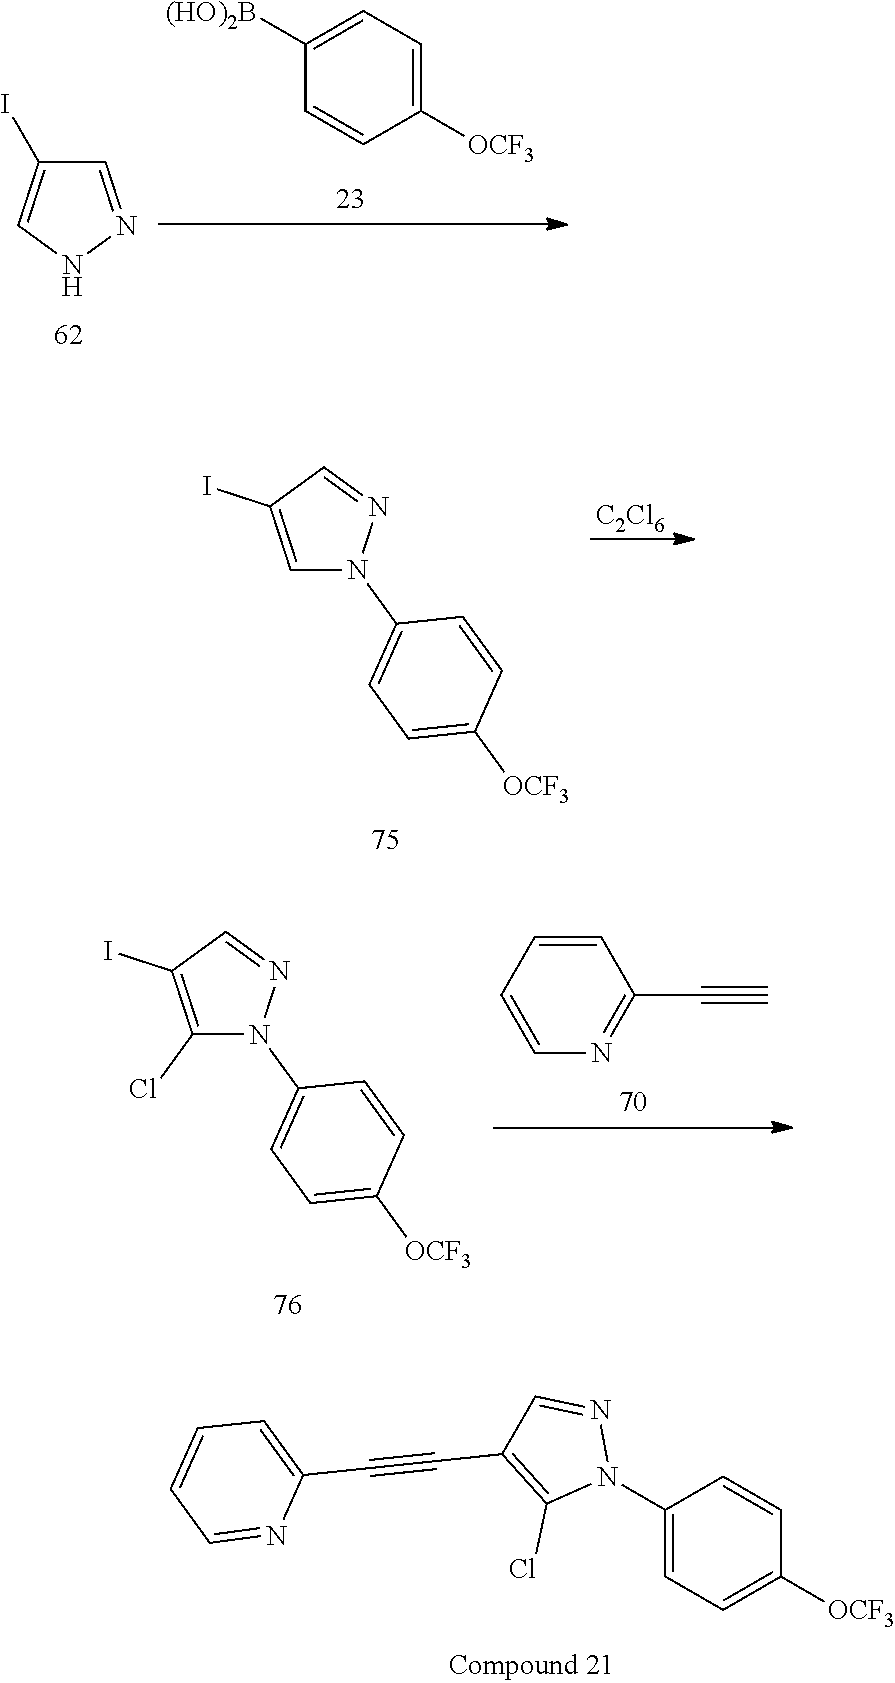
C1(N2N=CC(C#CC3=CC=CC=N3)=C2Cl)=CC=C([OCF3])C=C1.C1=NNC=C1I.C1([(HO)2B])=CC=C([OCF3])C=C1.C1=C(I)C=NN1C1=CC=C([OCF3])C=C1.[C2Cl6].C1(Cl)=C(I)C=NN1C1=CC=C([OCF3])C=C1.C1=CC=CN=C1C#C
